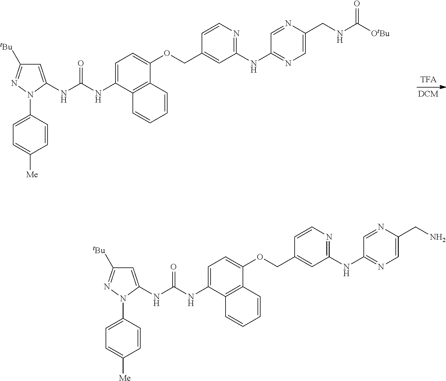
C1=CC(N2C(NC(NC3=CC=C(OCC4=CC(NC5=NC=C(CNC([OtBu])=O)N=C5)=NC=C4)C4=C3C=CC=C4)=O)=CC([tBu])=N2)=CC=C1[Me].C1=CC(N2C(NC(NC3=CC=C(OCC4=CC(NC5=NC=C(CN)N=C5)=NC=C4)C4=C3C=CC=C4)=O)=CC([tBu])=N2)=CC=C1[Me]
